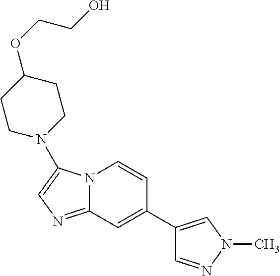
N12C(=NC=C1N1CCC(OCCO)CC1)C=C(C1=CN(C)N=C1)C=C2
